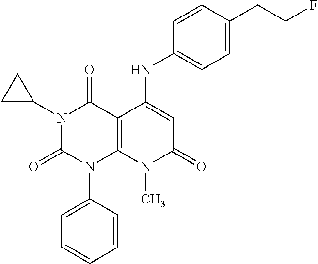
N1(C2CC2)C(=O)N(C2=CC=CC=C2)C2=C(C1=O)C(NC1=CC=C(CCF)C=C1)=CC(=O)N2C
